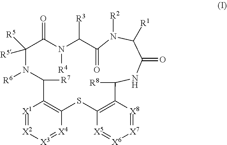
[X1]1=[X2][X3]=[X4]C2=C1C([R7])N([R6])C([R5])([R5])C(=O)N([R4])C([R3])C(=O)N([R2])C([R1])C(=O)NC([R8])C1=C(S2)[X5]=[X6][X7]=[X8]1
